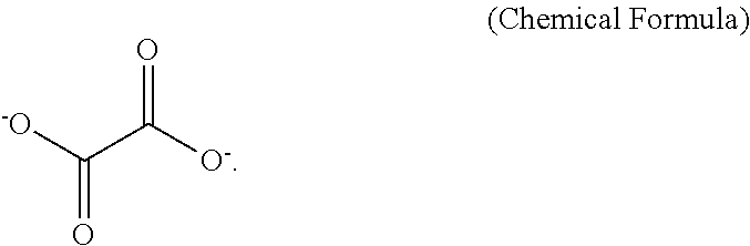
[-O]C(C([O-])=O)=O
